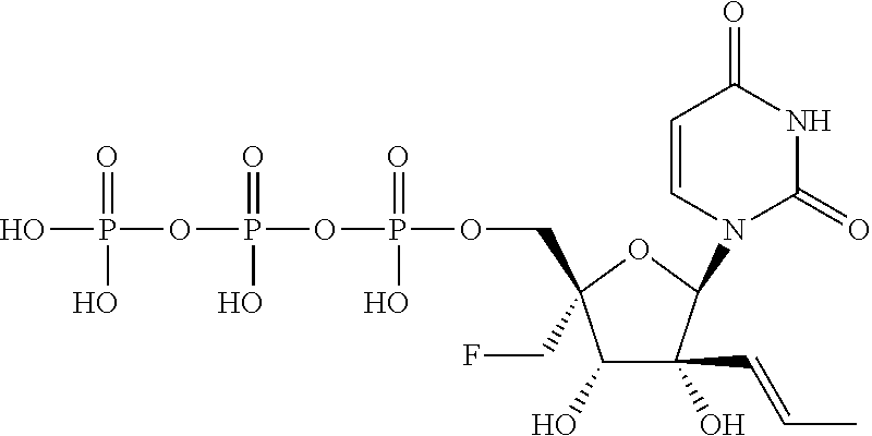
OP(=O)(OP(=O)(O)OP(=O)(O)OCC1(CF)C(O)C(O)(C=CC)C(N2C(=O)NC(=O)C=C2)O1)O
